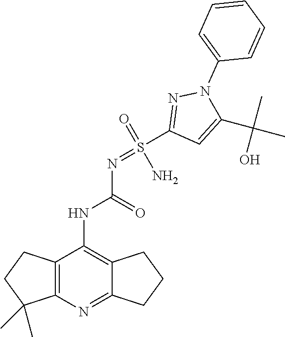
O=S(N)(=NC(NC1=C2C(=NC3=C1CCC3(C)C)CCC2)=O)C1=NN(C2=CC=CC=C2)C(C(C)(C)O)=C1
